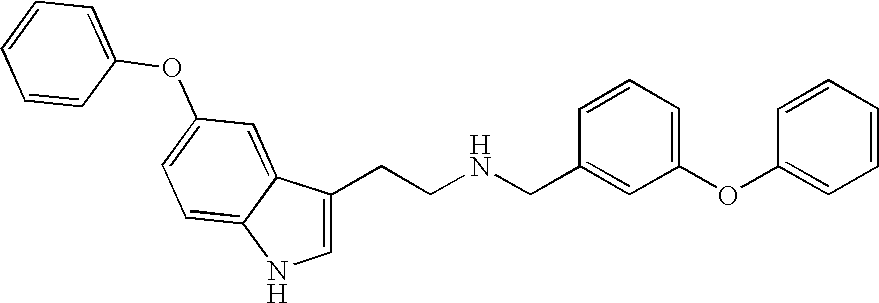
C1=C(CCNCC2=CC(OC3=CC=CC=C3)=CC=C2)C2=CC(OC3=CC=CC=C3)=CC=C2N1
